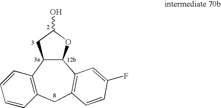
C12=C(CC3=C(C=C(F)C=C3)C3C1CC(O)O3)C=CC=C2
